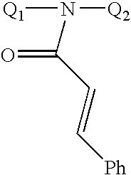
[Q1]N(C(C=C[Ph])=O)[Q2]
